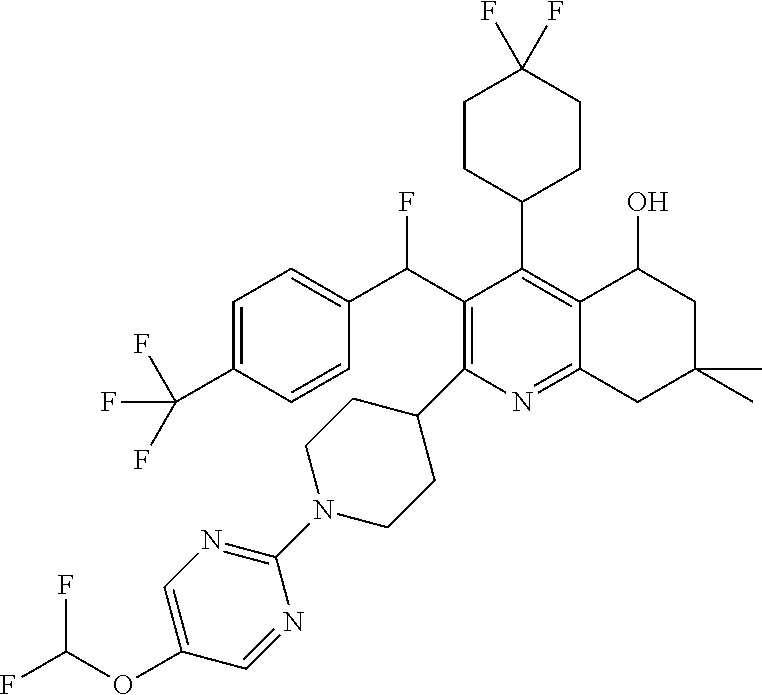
C1=C(C(F)(F)F)C=CC(C(C2=C(C3CCN(C4=NC=C(OC(F)F)C=N4)CC3)N=C3C(=C2C2CCC(F)(F)CC2)C(O)CC(C)(C)C3)F)=C1
